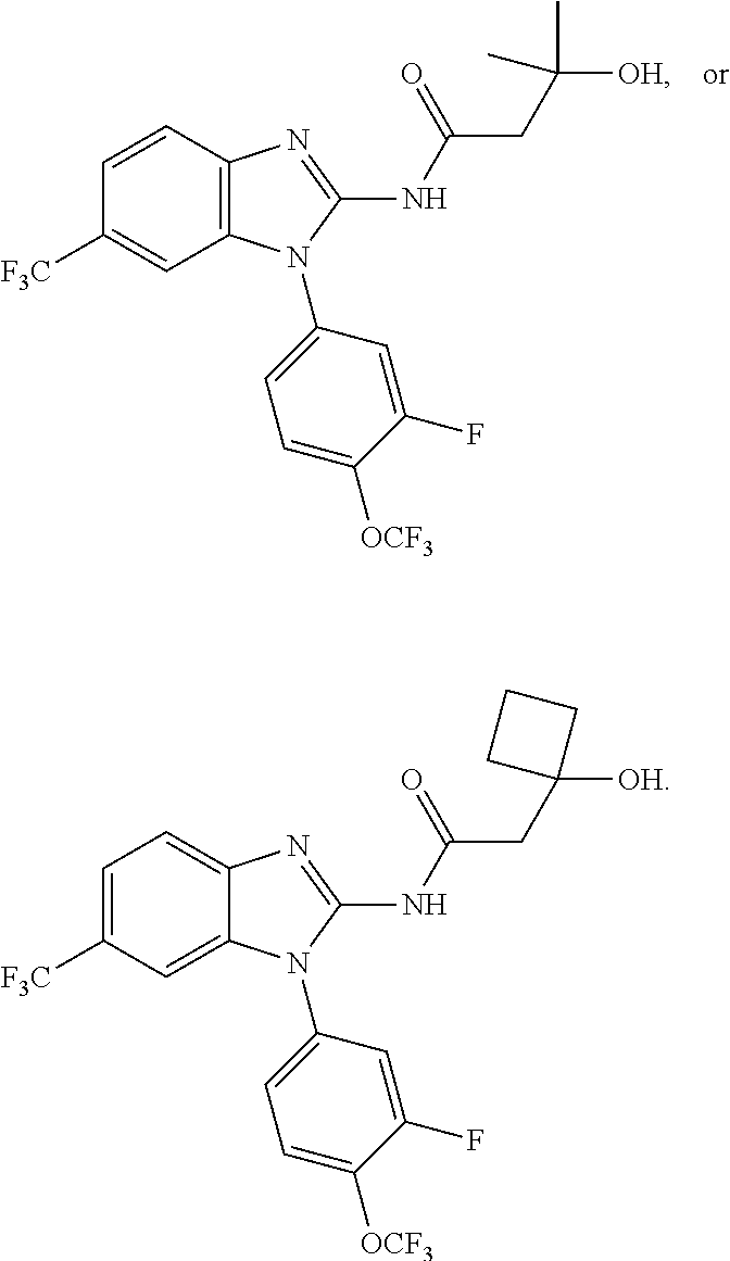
C1=CC2=C(C=C1[F3C])N(C1=CC=C([OCF3])C(F)=C1)C(NC(=O)CC(C)([OH])C)=N2.C1=C([F3C])C=C2C(=C1)N=C(NC(=O)CC1([OH])CCC1)N2C1=CC=C([OCF3])C(F)=C1
